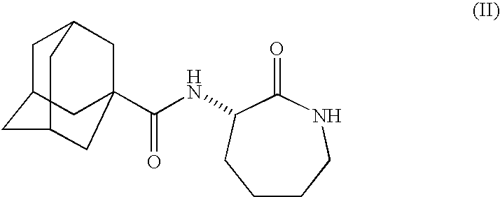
C1C2CC3CC(C(NC4C(=O)NCCCC4)=O)(CC1C3)C2
